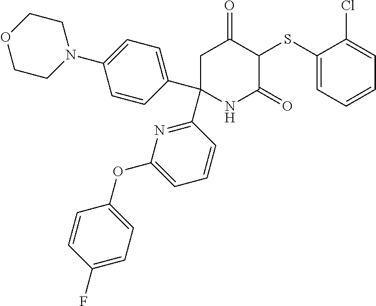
C1(SC2C(=O)CC(C3=NC(OC4=CC=C(F)C=C4)=CC=C3)(C3=CC=C(N4CCOCC4)C=C3)NC2=O)=CC=CC=C1Cl
